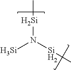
[Si]N([Si]C)[Si]C
